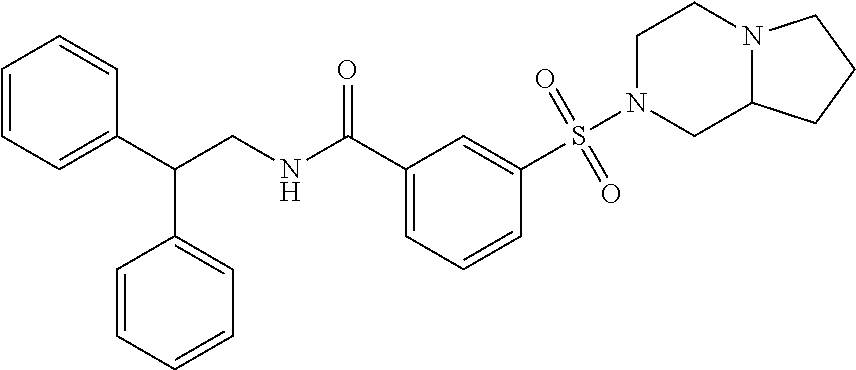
C1=CC=C(C(CNC(C2=CC=CC(S(=O)(=O)N3CC4N(CC3)CCC4)=C2)=O)C2=CC=CC=C2)C=C1
